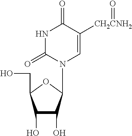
C1(O)C(O)C(N2C(=O)NC(=O)C([CH2CNH2]=O)=C2)OC1CO
